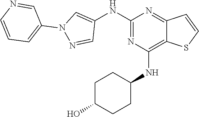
C1(NC2=CN(C3=CC=CN=C3)N=C2)=NC(NC2CCC(O)CC2)=C2C(=N1)C=CS2
